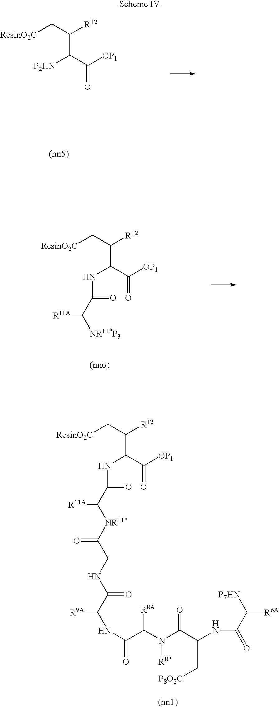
N(C(C(=O)[OP1])C(C[ResinO2C])[R12])C(=O)C([NR11*]C(CNC(C(NC(C(N(C(C(NC(=O)C([P7HN])[R6A])C[P8O2C])=O)[R8*])[R8A])=O)[R9A])=O)=O)[R11A].[P2HN]C(C(=O)[OP1])C(C[ResinO2C])[R12].N(C(C(=O)[OP1])C(C[ResinO2C])[R12])C(=O)C([NR11*P3])[R11A]
